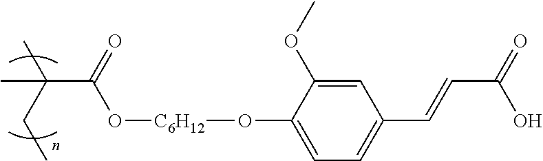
C1=C(OC)C(O[C6H12]OC(C(C)(C)CC)=O)=CC=C1C=CC(=O)O
